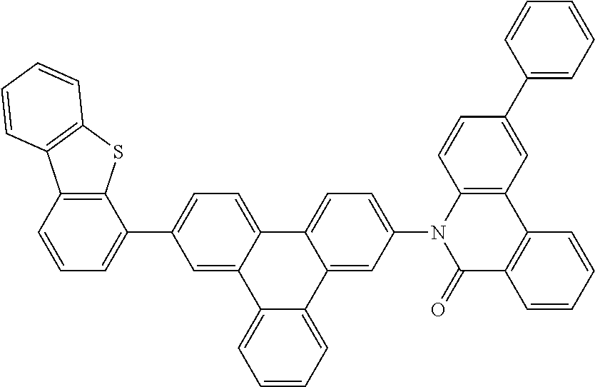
C1=C(N2C(=O)C3=C(C4=C2C=CC(C2=CC=CC=C2)=C4)C=CC=C3)C=C2C(=C1)C1=CC=C(C3=CC=CC4=C3SC3=C4C=CC=C3)C=C1C1=CC=CC=C21
